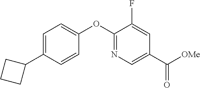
C1=C(C2CCC2)C=CC(OC2=NC=C(C([OMe])=O)C=C2F)=C1
